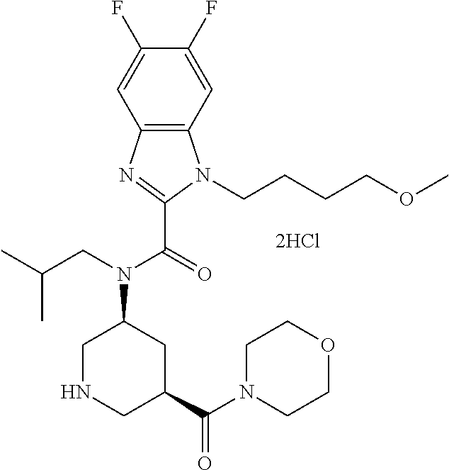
C1(F)=CC2=C(C=C1F)N(CCCCOC)C(C(=O)N(CC(C)C)C1CNCC(C(=O)N3CCOCC3)C1)=N2
